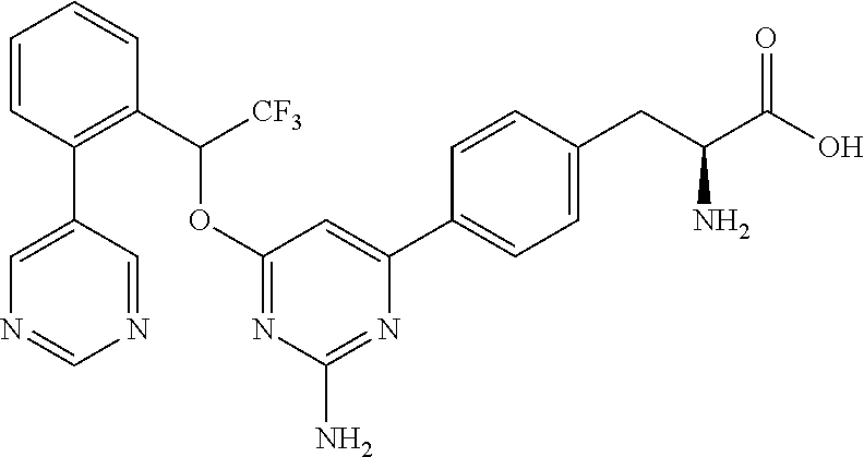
C1=C(C2=CC=C(CC(C(O)=O)N)C=C2)N=C(N)N=C1OC([CF3])C1=C(C2=CN=CN=C2)C=CC=C1
